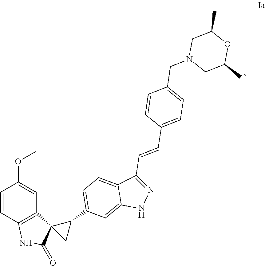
C1=CC2=C(C=C1OC)C1(C(=O)N2)CC1C1=CC=C2C(=C1)NN=C2C=CC1=CC=C(CN2CC(C)OC(C)C2)C=C1
